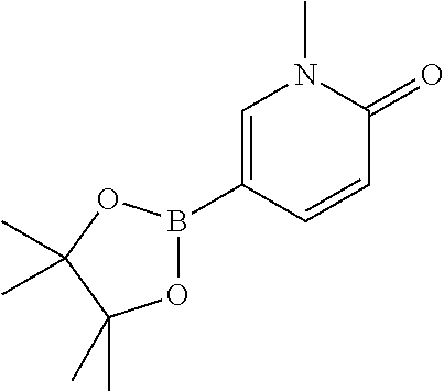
C1=C(B2OC(C)(C)C(C)(C)O2)C=CC(=O)N1C
